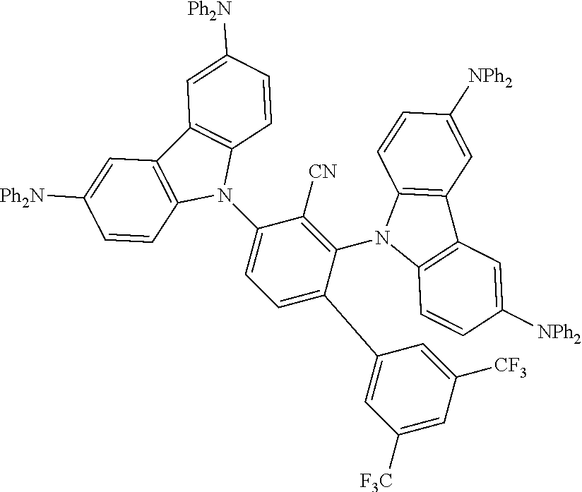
C1=C(C2=CC([F3C])=CC([CF3])=C2)C(N2C3=C(C4=C2C=CC([NPh2])=C4)C=C([NPh2])C=C3)=C([CN])C(N2C3=C(C4=C2C=CC([Ph2N])=C4)C=C([Ph2N])C=C3)=C1
